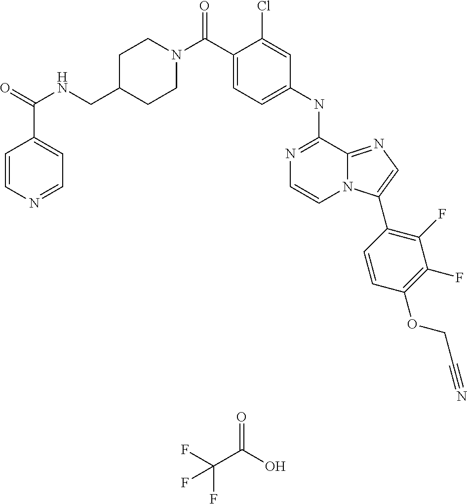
C1C(CNC(=O)C2=CC=NC=C2)CCN(C(C2=CC=C(NC3=NC=CN4C3=NC=C4C3=C(F)C(F)=C(OCC#N)C=C3)C=C2Cl)=O)C1.O=C(C(F)(F)F)O
